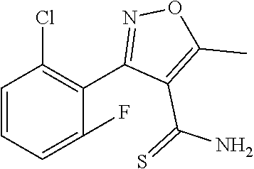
C1=CC=C(F)C(C2=NOC(C)=C2C(=S)N)=C1Cl
